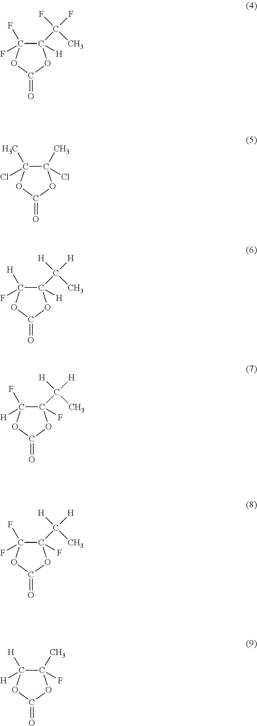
C1(C([H])([H])C)(F)C([H])(F)OC(=O)O1.C1(C)(F)C([H])([H])OC(=O)O1.C1(C(F)(F)C)([H])C(F)(F)OC(=O)O1.C1(C)(Cl)C(Cl)(C)OC(=O)O1.C1(C([H])([H])C)([H])C(F)([H])OC(=O)O1.C1(C([H])([H])C)(F)C(F)(F)OC(=O)O1
